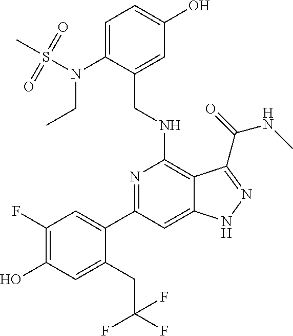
C1(C2=CC(F)=C(O)C=C2CC(F)(F)F)=NC(NCC2=CC(O)=CC=C2N(CC)S(=O)(C)=O)=C2C(=C1)NN=C2C(NC)=O
